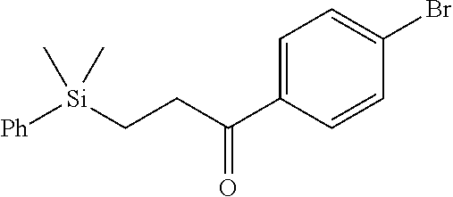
[Ph][Si](CCC(C1=CC=C(Br)C=C1)=O)(C)C
